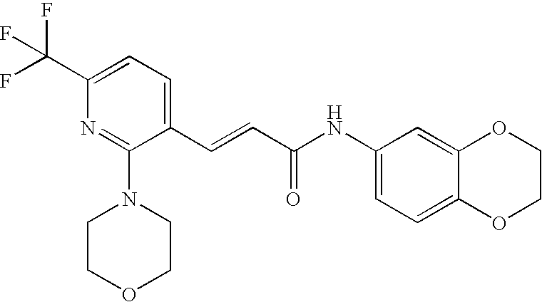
N(C(C=CC1=CC=C(C(F)(F)F)N=C1N1CCOCC1)=O)C1=CC=C2C(=C1)OCCO2
